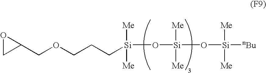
O1CC1COCCC[Si]([Me])([Me])O[Si](O[Si]([nBu])([Me])[Me])([Me])[Me]
